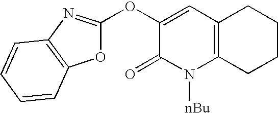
C12=C(C=C(OC3=NC4=C(O3)C=CC=C4)C(=O)N1[nBu])CCCC2
